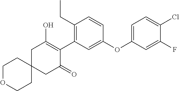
C1C2(CC(=O)C(C3=C(CC)C=CC(OC4=CC=C(Cl)C(F)=C4)=C3)=C1O)CCOCC2
